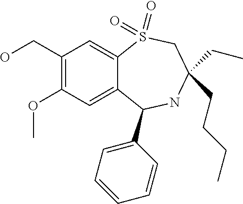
C1(CO)=C(OC)C=C2C(=C1)S(=O)(=O)CC(CC)(CCCC)NC2C1=CC=CC=C1
